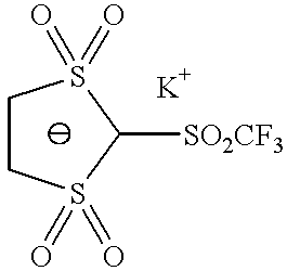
C1CS(=O)(=O)C([SO2CF3])S1(=O)=O
